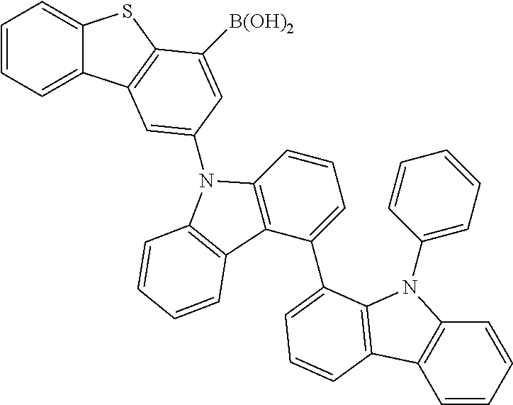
C1=CC=C2C(=C1)SC1=C2C=C(N2C3=C(C(C4=CC=CC5=C4N(C4=CC=CC=C4)C4=C5C=CC=C4)=CC=C3)C3=C2C=CC=C3)C=C1[B(OH)2]
